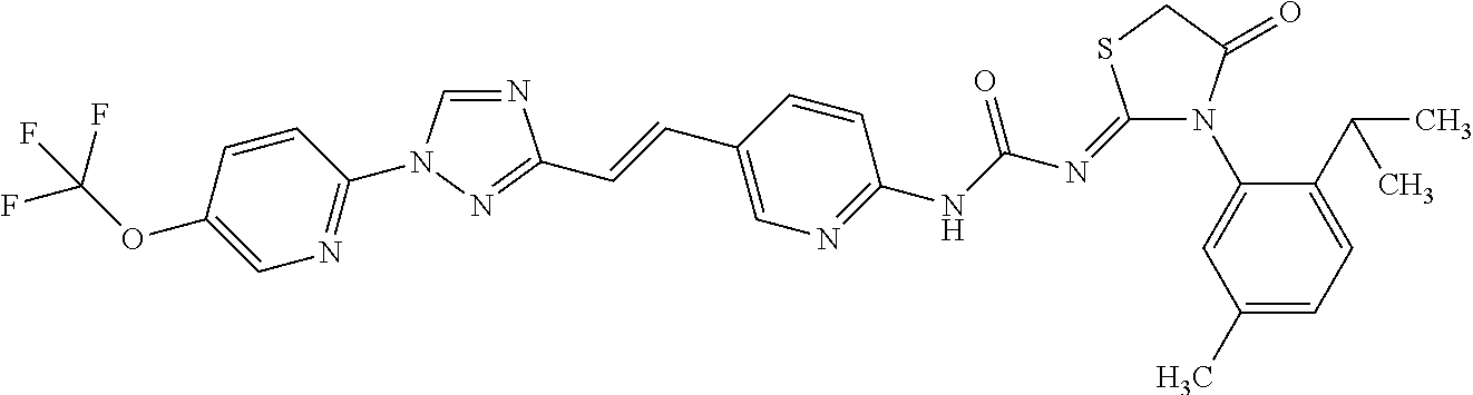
N1=CN(C2=NC=C(OC(F)(F)F)C=C2)N=C1C=CC1=CN=C(NC(N=C2N(C3=CC(C)=CC=C3C(C)C)C(=O)CS2)=O)C=C1
